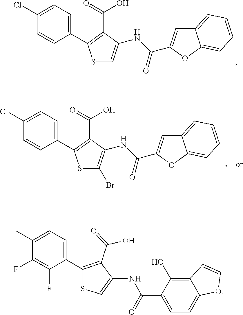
C1(C)=CC=C(C2=C(C(=O)O)C(NC(C3=CC=C4C(=C3O)C=CO4)=O)=CS2)C(F)=C1F.C1(Cl)=CC=C(C2=C(C(=O)O)C(NC(=O)C3=CC4=CC=CC=C4O3)=CS2)C=C1.C1(Cl)=CC=C(C2=C(C(=O)O)C(NC(=O)C3=CC4=CC=CC=C4O3)=C(Br)S2)C=C1
